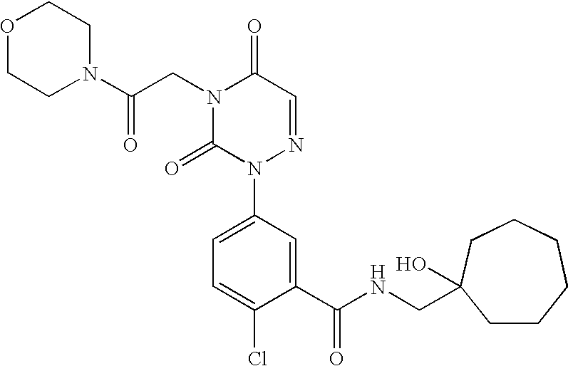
N1(C(CN2C(=O)N(C3=CC=C(Cl)C(C(NCC4(O)CCCCCC4)=O)=C3)N=CC2=O)=O)CCOCC1
